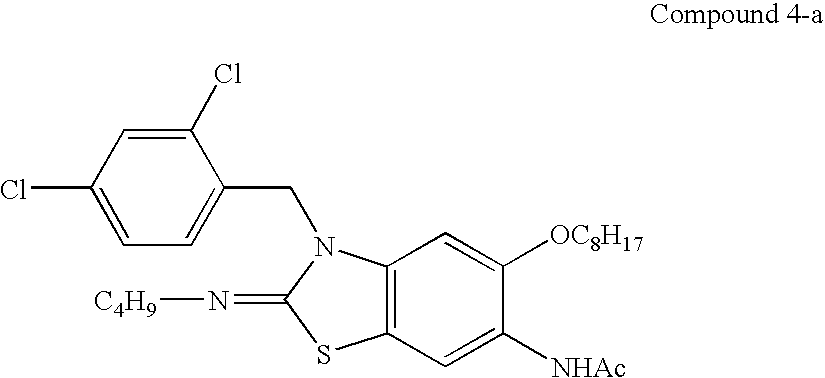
C12=C(C=C([NHAc])C([OC8H17])=C1)SC(=N[C4H9])N2CC1=CC=C(Cl)C=C1Cl
